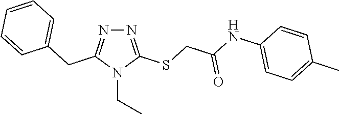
N1=C(SCC(NC2=CC=C(C)C=C2)=O)N(CC)C(CC2=CC=CC=C2)=N1
